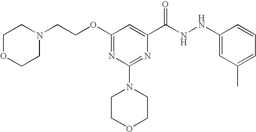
C1OCCN(CCOC2=NC(N3CCOCC3)=NC(C(NNC3=CC(C)=CC=C3)=O)=C2)C1
